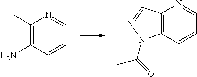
C1(C)=C(N)C=CC=N1.C12=C(C=CC=N1)N(C(=O)C)N=C2
